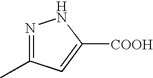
N1=C(C)C=C([COOH])N1
